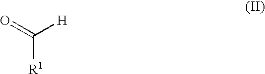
C([H])(=O)[R1]
